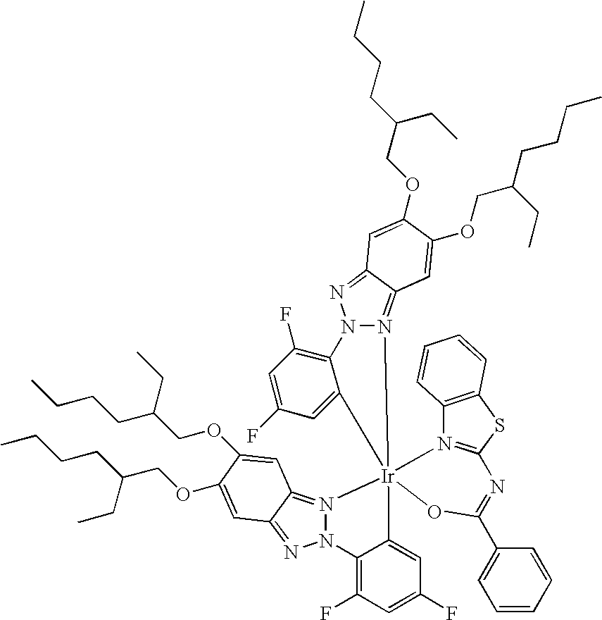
C12=C(F)C=C(F)C=C1[Ir]13(N4=C5C(=NN24)C=C(OCC(CC)CCCC)C(OCC(CCCC)CC)=C5)(N2=C(N=C(C4=CC=CC=C4)O1)SC1=C2C=CC=C1)C1=CC(F)=CC(F)=C1N1N3=C2C(=N1)C=C(OCC(CC)CCCC)C(OCC(CC)CCCC)=C2
